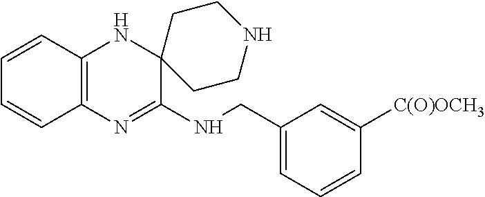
C12=C(N=C(NCC3=CC=CC([C(O)OCH3])=C3)C3(N1)CCNCC3)C=CC=C2
